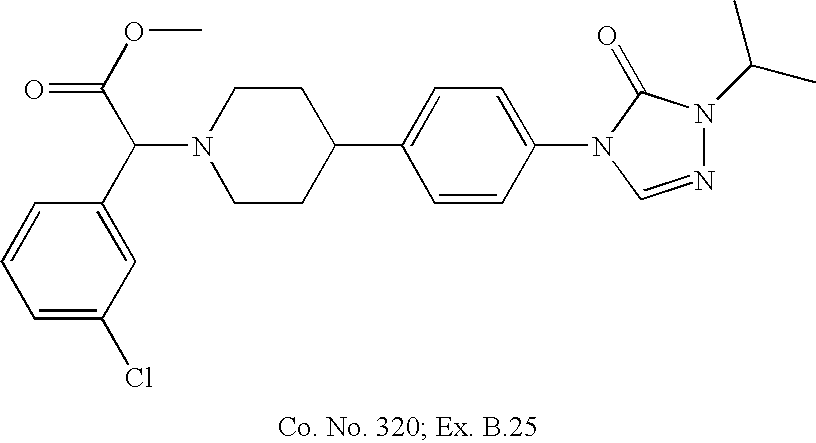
N1(C(C2=CC(Cl)=CC=C2)C(OC)=O)CCC(C2=CC=C(N3C=NN(C(C)C)C3=O)C=C2)CC1
